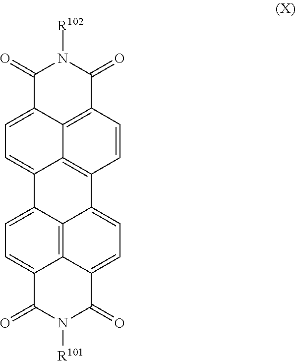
C12=C3C4=CC=C1C(=O)N([R101])C(=O)C2=CC=C3C1=C2C4=CC=C3C2=C(C=C1)C(=O)N([R102])C3=O
